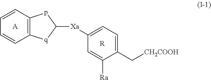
C1=CC2=C(C=C1)[q]C([Xa]C1=CC=C(C[CH2COOH])C([Ra])=C1)p2.[A].[R]
